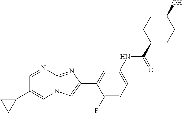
C1=NC2=NC(C3=CC(NC(C4CCC(O)CC4)=O)=CC=C3F)=CN2C=C1C1CC1
